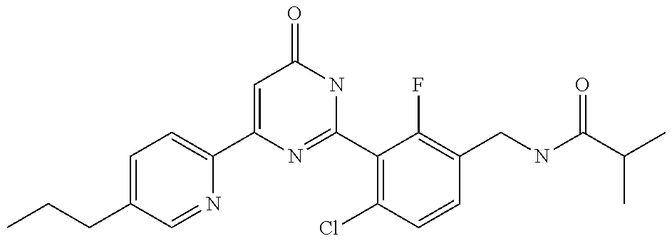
C1(C2=CC=C(CCC)C=N2)=CC(=O)NC(C2=C(Cl)C=CC(CNC(C(C)C)=O)=C2F)=N1
